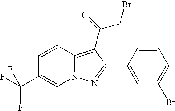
C12=C(C(=O)CBr)C(C3=CC(Br)=CC=C3)=NN1C=C(C(F)(F)F)C=C2
